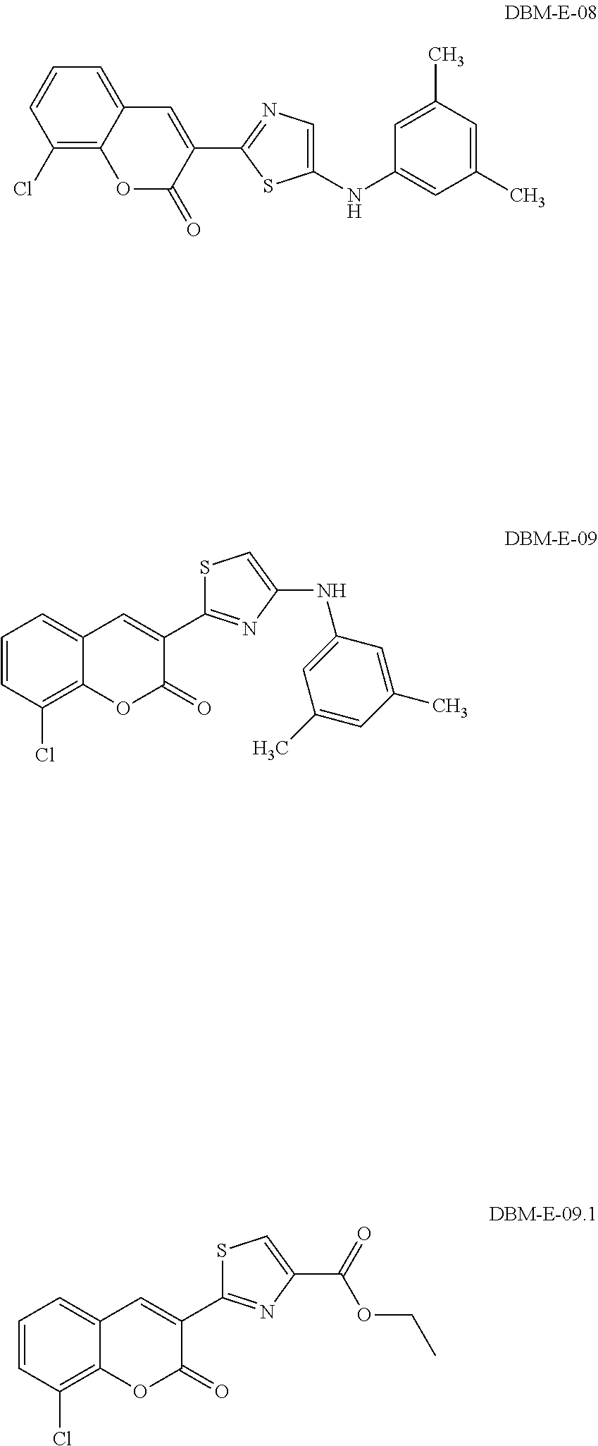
C1(Cl)=C2C(=CC=C1)C=C(C1=NC=C(NC3=CC(C)=CC(C)=C3)S1)C(=O)O2.C1=CC(Cl)=C2C(=C1)C=C(C1=NC(NC3=CC(C)=CC(C)=C3)=CS1)C(=O)O2.C1=CC(Cl)=C2C(=C1)C=C(C1=NC(C(OCC)=O)=CS1)C(=O)O2
